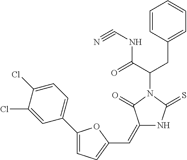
C1=CC(CC(C(=O)NC#N)N2C(=O)C(=CC3=CC=C(C4=CC=C(Cl)C(Cl)=C4)O3)NC2=S)=CC=C1
